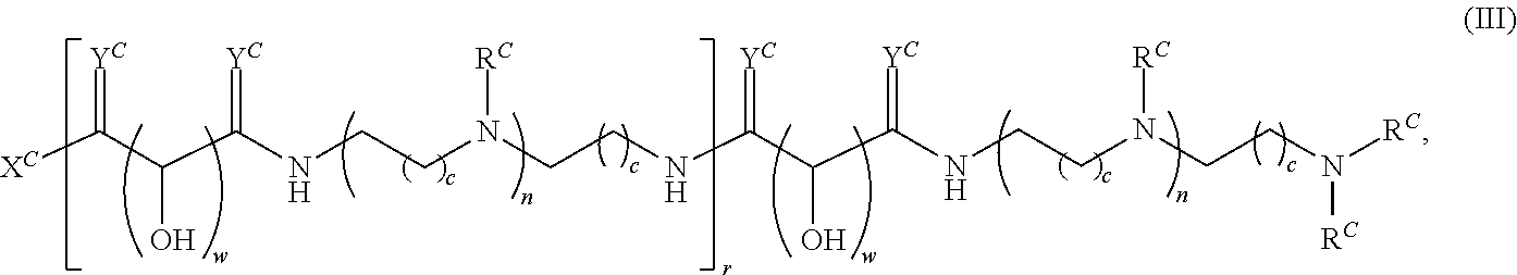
[XC]C(C(C(NCCN(CCNC(C(C(NCCN(CCN([RC])[RC])[RC])=[YC])O)=[YC])[RC])=[YC])O)=[YC]
